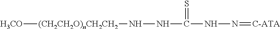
[H3CO][(CH2CH2O)nCH2CH2]NNC(NN=[C-ATA])=S
